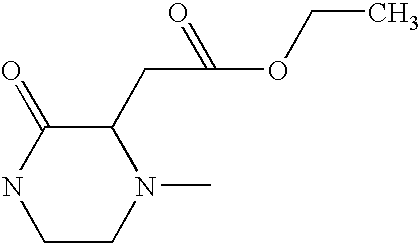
C1CN(C)C(CC(OCC)=O)C(=O)N1
